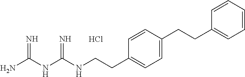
Cl.C(NC(NC(N)=N)=N)CC1=CC=C(CCC2=CC=CC=C2)C=C1
